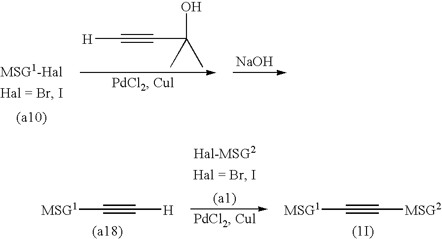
[H]C#CC(O)(C)C.[NaOH].[MSG1]C#C[H].[MSG1]C#C[MSG2]
